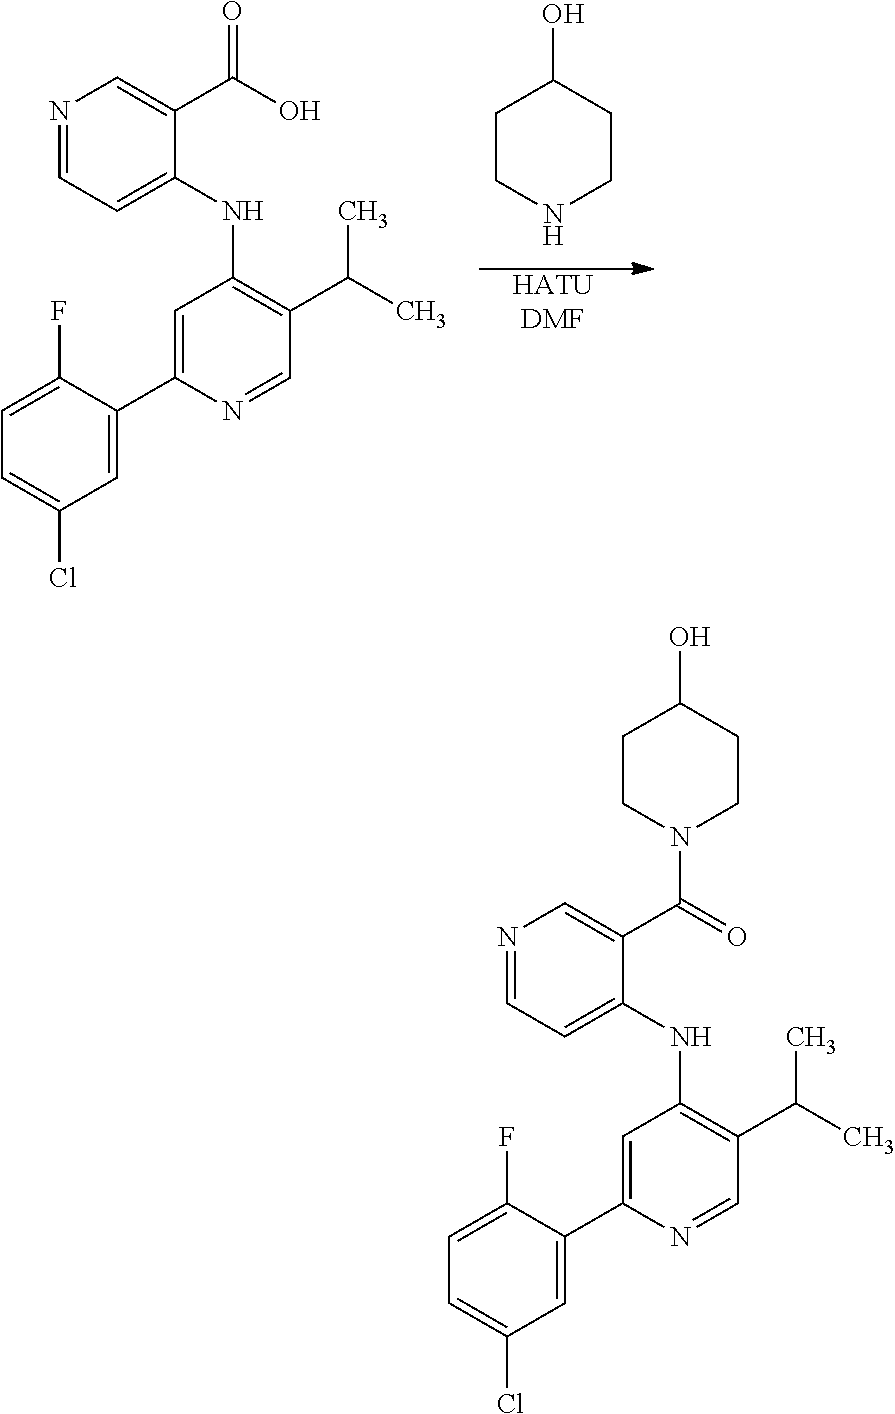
N1=CC=C(NC2=C(C(C)C)C=NC(C3=CC(Cl)=CC=C3F)=C2)C(C(O)=O)=C1.[HATUDMF].C1CNCCC1O.N1=CC=C(NC2=C(C(C)C)C=NC(C3=CC(Cl)=CC=C3F)=C2)C(C(=O)N2CCC(O)CC2)=C1
